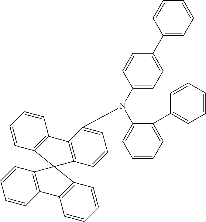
C1=CC2=C(C=C1)C1=C(C=CC=C1N(C1=CC=CC=C1C1=CC=CC=C1)C1=CC=C(C3=CC=CC=C3)C=C1)C21C2=C(C=CC=C2)C2=C1C=CC=C2
